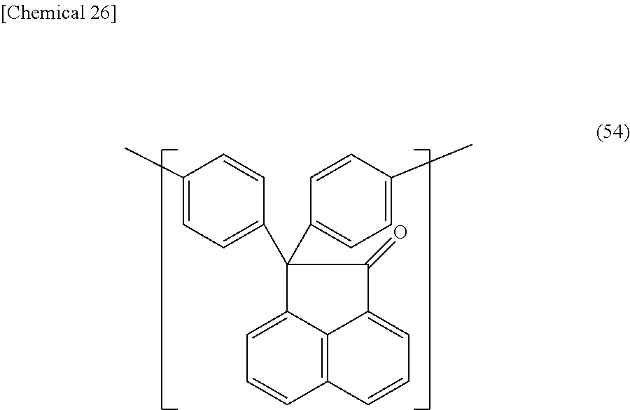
C1(C)=CC=C(C2(C3=CC=C(C)C=C3)C3=CC=CC4=C3C(=CC=C4)C2=O)C=C1
